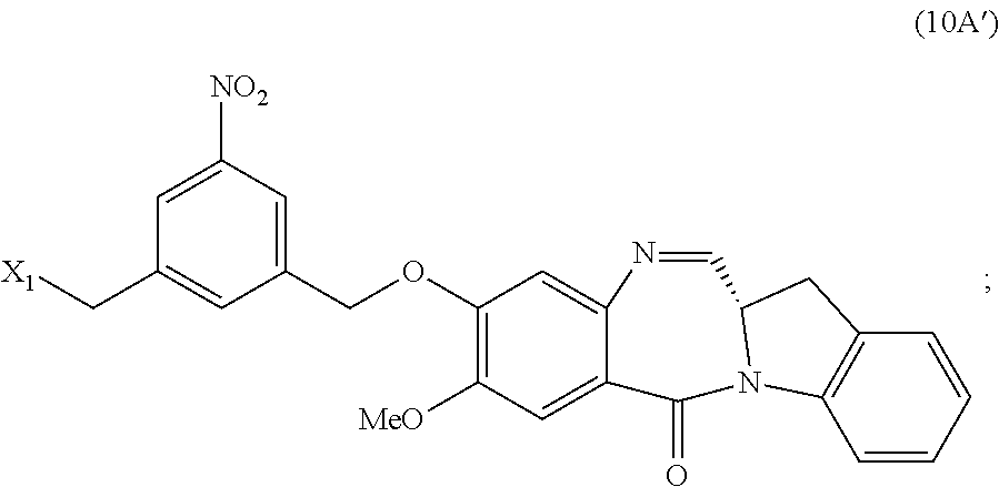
C(C1=CC(COC2=C([MeO])C=C3C(=C2)N=CC2N(C3=O)C3=C(C2)C=CC=C3)=CC([NO2])=C1)[X1]
